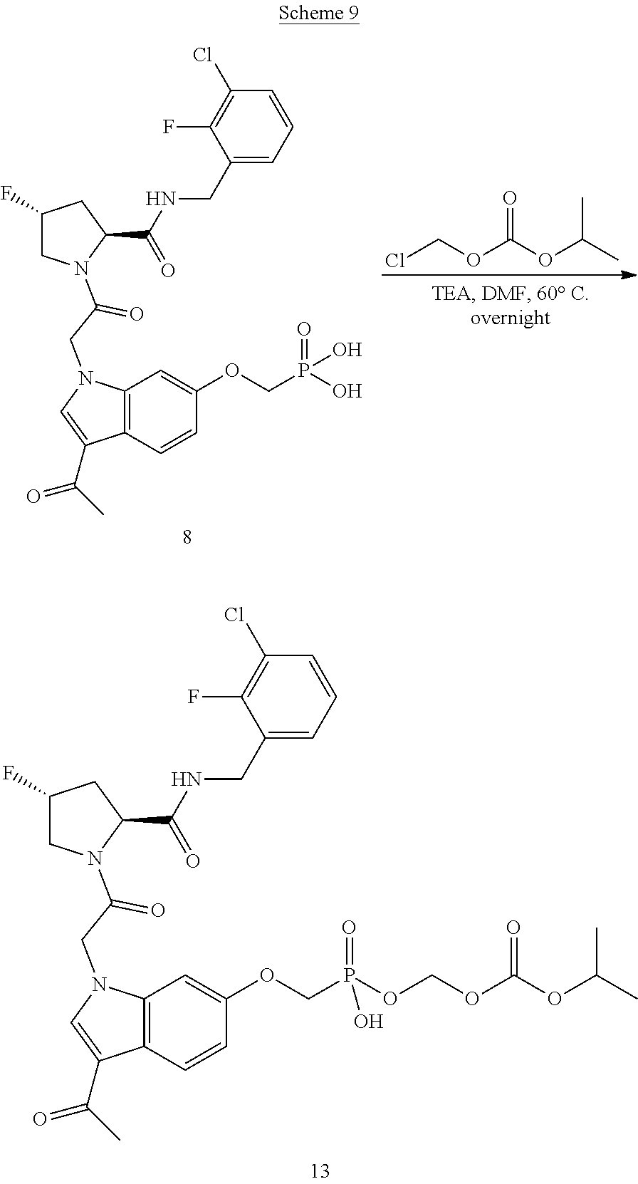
C12=C(C=CC(OCP(O)(=O)O)=C1)C(C(C)=O)=CN2CC(=O)N1CC(F)CC1C(NCC1=CC=CC(Cl)=C1F)=O.ClCOC(OC(C)C)=O.C12=C(C=CC(OCP(=O)(OCOC(OC(C)C)=O)O)=C1)C(C(C)=O)=CN2CC(=O)N1CC(F)CC1C(NCC1=CC=CC(Cl)=C1F)=O
